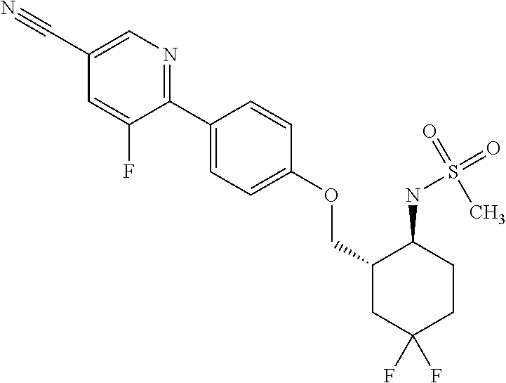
C1(C2=CC=C(OCC3CC(F)(F)CCC3NS(=O)(=O)C)C=C2)=NC=C(C#N)C=C1F
